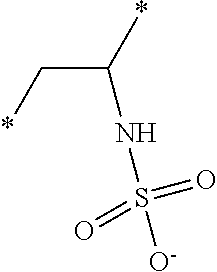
C(C*)(*)NS([O-])(=O)=O
